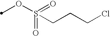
S(=O)(OC)(CCCCl)=O
